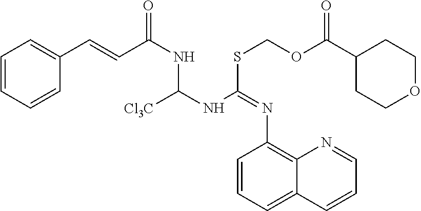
C1=CC=CC(C=CC(NC(NC(SCOC(C2CCOCC2)=O)=NC2=C3C(=CC=C2)C=CC=N3)[Cl3C])=O)=C1
